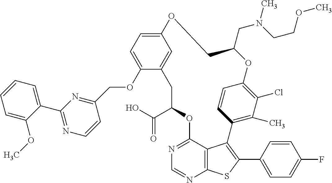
O1C2=C(Cl)C(C)=C(C=C2)C2=C(C3=CC=C(F)C=C3)SC3=C2C(=NC=N3)OC(C(O)=O)CC2=CC(=CC=C2OCC2=NC(C3=CC=CC=C3OC)=NC=C2)OCC1CN(CCOC)C
